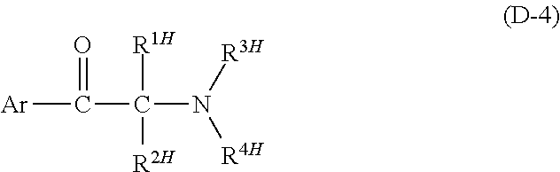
[Ar]C(=O)C([R1H])(N([R3H])[R4H])[R2H]
